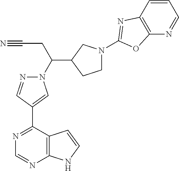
C(CC(N1N=CC(C2=NC=NC3=C2C=CN3)=C1)C1CCN(C2=NC3=C(N=CC=C3)O2)C1)#N
